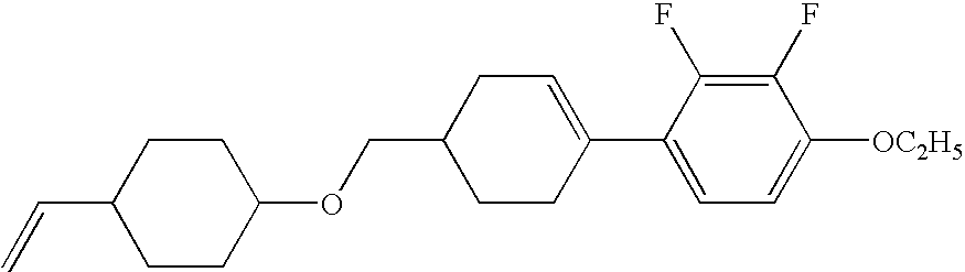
C1(F)=C(F)C(C2=CCC(COC3CCC(C=C)CC3)CC2)=CC=C1[OC2H5]
